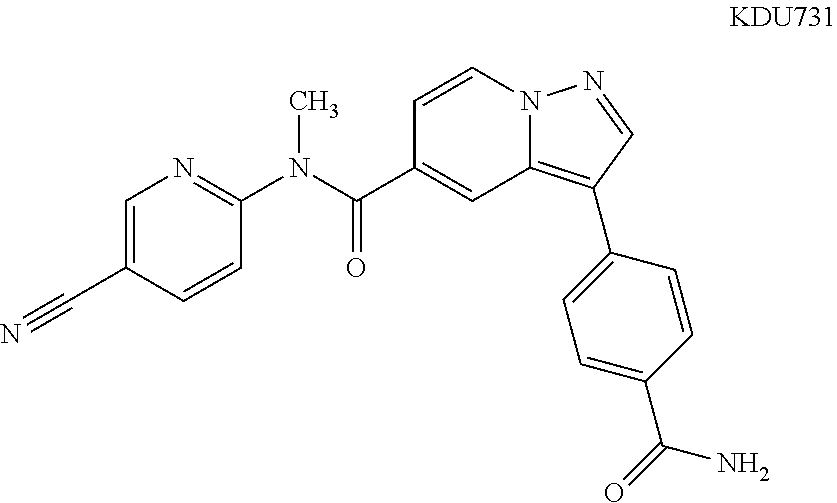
C1=C(C#N)C=CC(N(C(C2=CC3=C(C4=CC=C(C(N)=O)C=C4)C=NN3C=C2)=O)C)=N1
